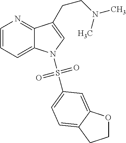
C1=CC=C2C(=N1)C(CCN(C)C)=CN2S(=O)(=O)C1=CC=C2C(=C1)OCC2
